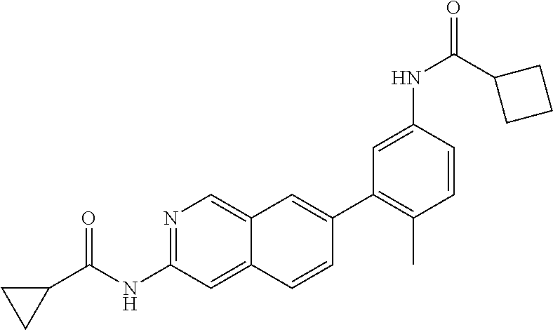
C1(C2=CC3=CN=C(NC(=O)C4CC4)C=C3C=C2)=C(C)C=CC(NC(C2CCC2)=O)=C1
